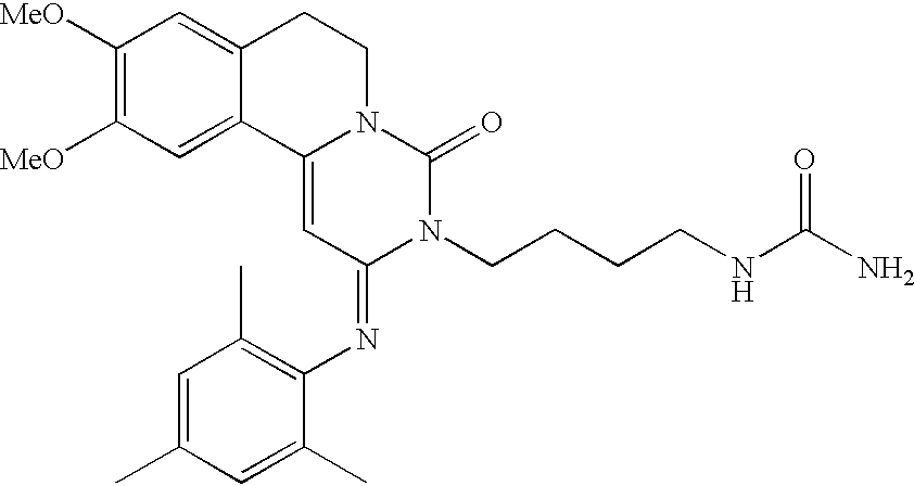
C1([MeO])=C([MeO])C=C2C(=C1)CCN1C2=CC(=NC2=C(C)C=C(C)C=C2C)N(CCCCNC(N)=O)C1=O
